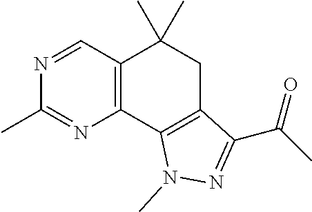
C12=C(N=C(C)N=C1)C1=C(CC2(C)C)C(C(C)=O)=NN1C
